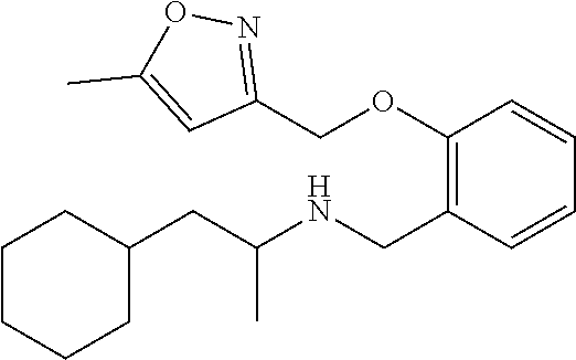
C1(CC(NCC2=C(OCC3=NOC(C)=C3)C=CC=C2)C)CCCCC1
